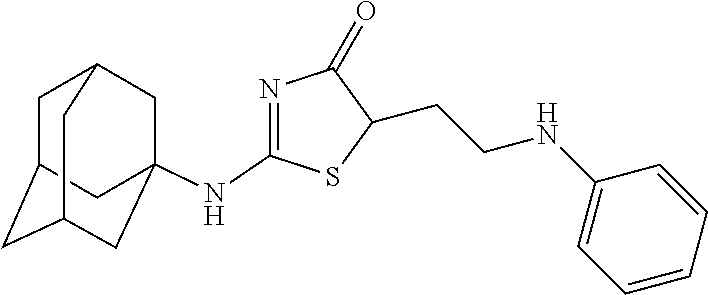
N(C1=NC(=O)C(CCNC2=CC=CC=C2)S1)C12CC3CC(CC(C1)C3)C2
